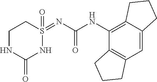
C12=C(C=C3C(=C1NC(=O)N=S1(=O)CCNC(=O)N1)CCC3)CCC2
